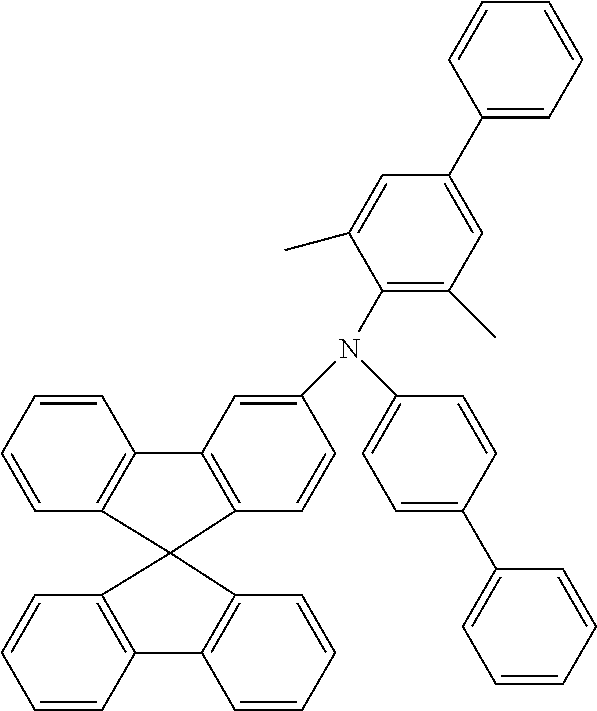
C1=CC=CC2=C1C1(C3=C2C=C(N(C2=CC=C(C4=CC=CC=C4)C=C2)C2=C(C)C=C(C4=CC=CC=C4)C=C2C)C=C3)C2=C(C=CC=C2)C2=C1C=CC=C2
